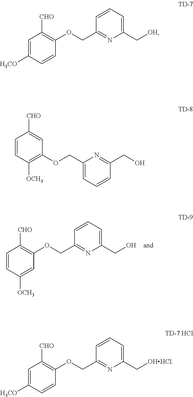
C1=CC([OCH3])=CC(OCC2=NC(CO)=CC=C2)=C1[CHO].C1=C([H3CO])C=CC(OCC2=NC(C[OH])=CC=C2)=C1[CHO].C1=CC([OCH3])=C(OCC2=CC=CC(CO)=N2)C=C1[CHO].C1=C([H3CO])C=CC(OCC2=NC(C[OHHCl])=CC=C2)=C1[CHO]
